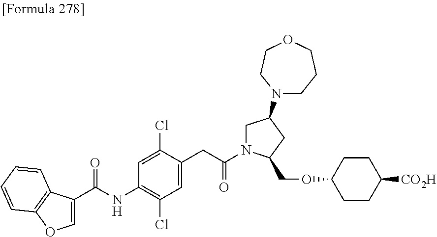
C1=C(C(=O)NC2=C(Cl)C=C(CC(=O)N3CC(N4CCCOCC4)CC3COC3CCC([CO2H])CC3)C(Cl)=C2)C2=C(C=CC=C2)O1
